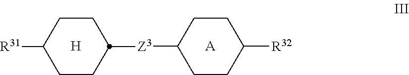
[A].C1CC([R32])CCC1[Z3]C1CCC([R31])CC1.[H]
